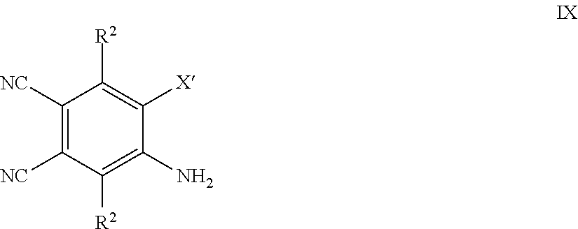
C1([NC])=C([NC])C([R2])=C(N)C([X])=C1[R2]
